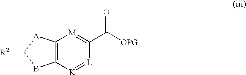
C12=C([A]C([R2])B1)[M]=C(C([OPG])=O)[L]=[K]2
